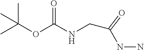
C(OC(NCC(NN)=O)=O)(C)(C)C
